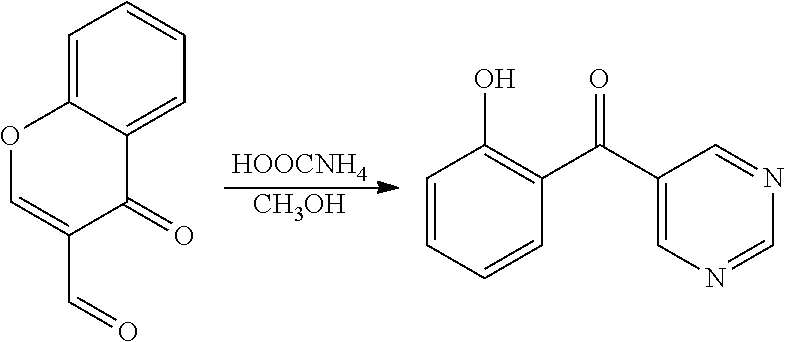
[HOOCNH4].[CH3OH].C1=C2C(=CC=C1)C(=O)C(C=O)=CO2.C1=CC=CC(C(C2=CN=CN=C2)=O)=C1O
